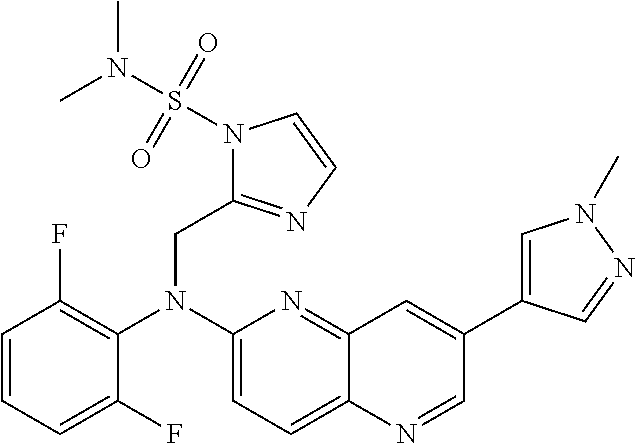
C1=CC=C(F)C(N(C2=CC=C3C(=N2)C=C(C2=CN(C)N=C2)C=N3)CC2=NC=CN2S(N(C)C)(=O)=O)=C1F
